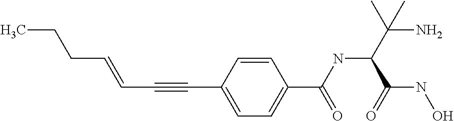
C(C=CC#CC1=CC=C(C(NC(C(N)(C)C)C(NO)=O)=O)C=C1)CC
